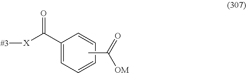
[X](C(C1=CC=CC=C1)=O)[#3].CC([OM])=O
